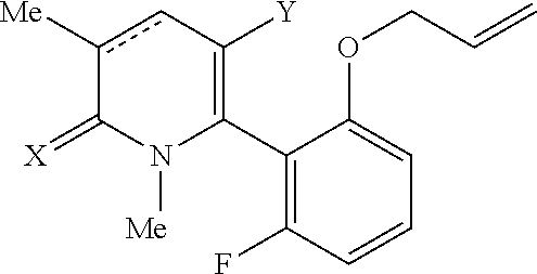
C1(C2=C([Y])cc([Me])C(=[X])N2[Me])=C(F)C=CC=C1OCC=C
